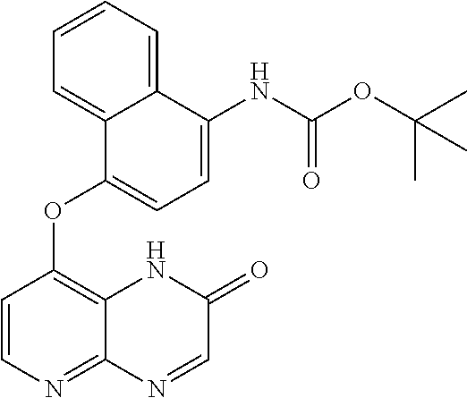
C12=CC=CC=C1C(OC1=C3C(=NC=C1)N=CC(=O)N3)=CC=C2NC(OC(C)(C)C)=O
